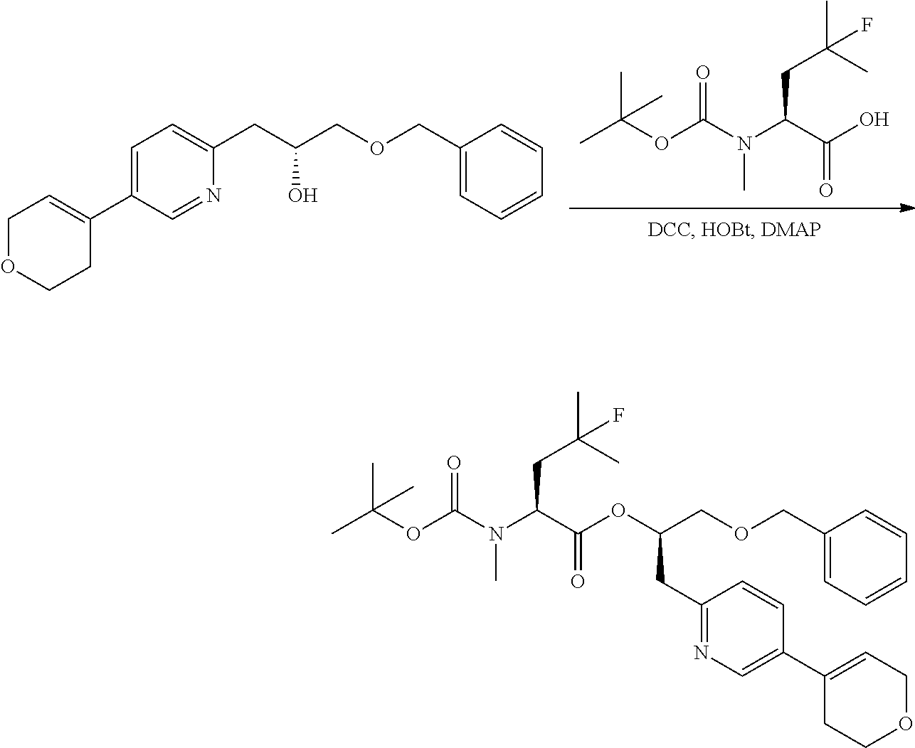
OC(C(N(C)C(=O)OC(C)(C)C)CC(C)(C)F)=O.C1=C(C2=CCOCC2)C=NC(CC(COCC2=CC=CC=C2)O)=C1.C(C(N(C)C(=O)OC(C)(C)C)CC(C)(C)F)(=O)OC(COCC1=CC=CC=C1)CC1=NC=C(C2=CCOCC2)C=C1
